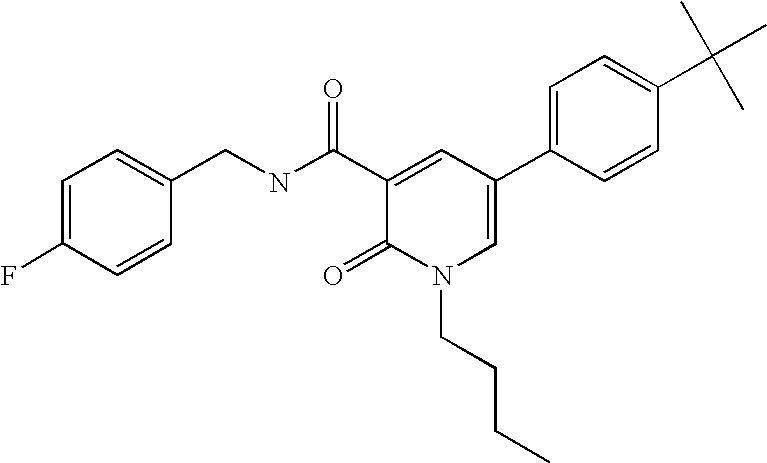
C1=C(F)C=CC(CNC(C2=CC(C3=CC=C(C(C)(C)C)C=C3)=CN(CCCC)C2=O)=O)=C1
